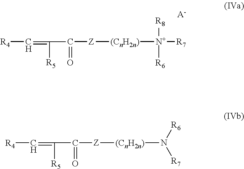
[R4]C=C(C([Z][(CnH2n)][N+]([R8])([R7])[R6])=O)[R5].[A-].[R4]C=C(C([Z][(CnH2n)]N([R6])[R7])=O)[R5]
